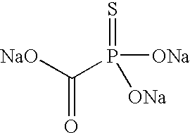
C(P(=S)([ONa])[ONa])(=O)[NaO]
